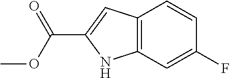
C12=C(C=C(F)C=C1)NC(C(OC)=O)=C2
